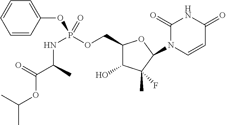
C1=CC=CC(OP(NC(C(=O)OC(C)C)C)(OCC2C(O)C(C)(F)C(N3C=CC(=O)NC3=O)O2)=O)=C1
